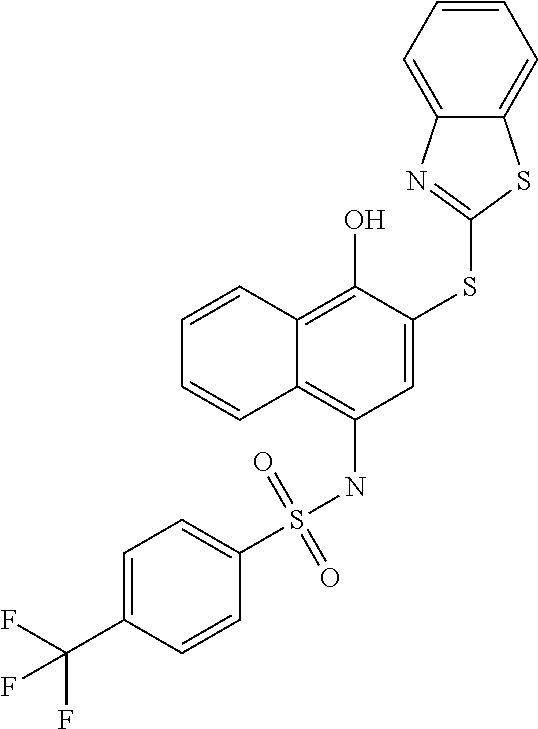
C1=C(SC2=NC3=CC=CC=C3S2)C(O)=C2C(=C1NS(C1=CC=C(C(F)(F)F)C=C1)(=O)=O)C=CC=C2
